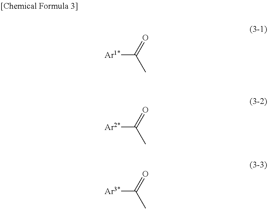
[Ar1*]C(=O)C.[Ar2*]C(=O)C.[Ar3*]C(=O)C
